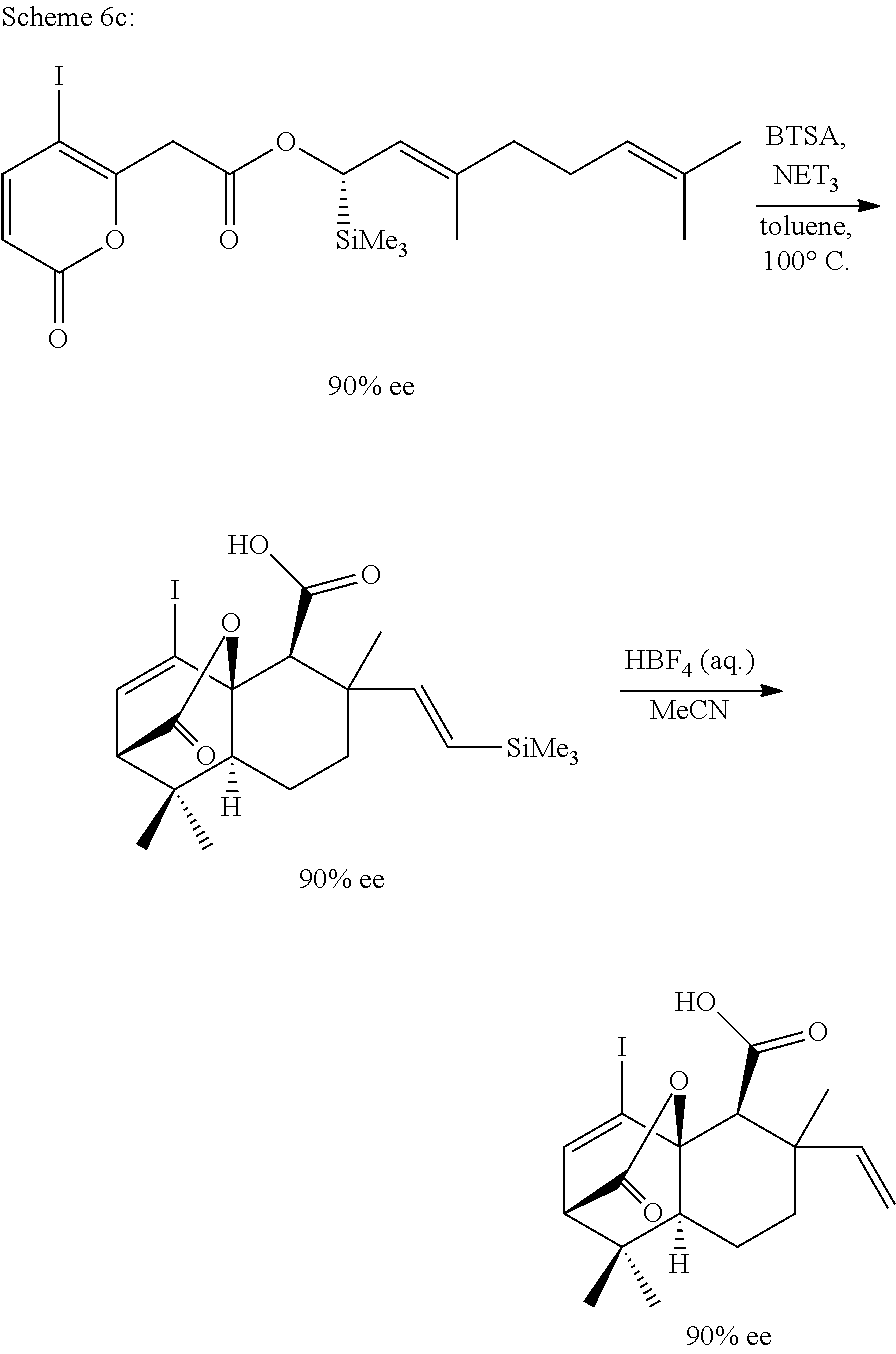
C1=CC(=O)OC(CC(OC(C=C(CCC=C(C)C)C)[SiMe3])=O)=C1I.[90% ee].IC1=CC2C(C)(C)C3([H])C1(C(C(O)=O)C(C)(C=C[SiMe3])CC3)OC2=O.[MeCN].IC1=CC2C(C)(C)C3([H])C1(C(C(O)=O)C(C)(C=C)CC3)OC2=O
